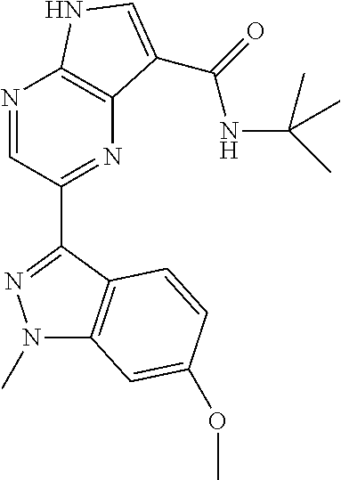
N1=CC(C2=NN(C)C3=C2C=CC(OC)=C3)=NC2=C1NC=C2C(=O)NC(C)(C)C
